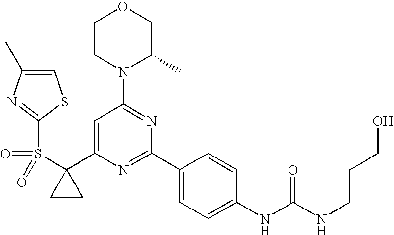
C1(C2=CC(N3C(C)COCC3)=NC(C3=CC=C(NC(=O)NCCCO)C=C3)=N2)(S(=O)(=O)C2=NC(C)=CS2)CC1
